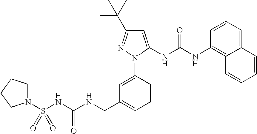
C(C1=CC=CC(N2N=C(C(C)(C)C)C=C2NC(NC2=C3C(=CC=C2)C=CC=C3)=O)=C1)NC(NS(=O)(N1CCCC1)=O)=O
